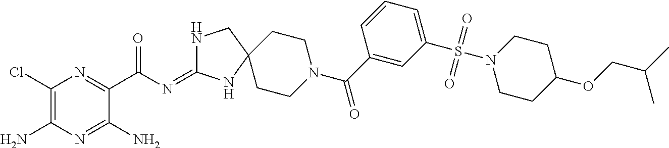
C1(Cl)=C(N)N=C(N)C(C(N=C2NCC3(N2)CCN(C(C2=CC(S(N4CCC(OCC(C)C)CC4)(=O)=O)=CC=C2)=O)CC3)=O)=N1
